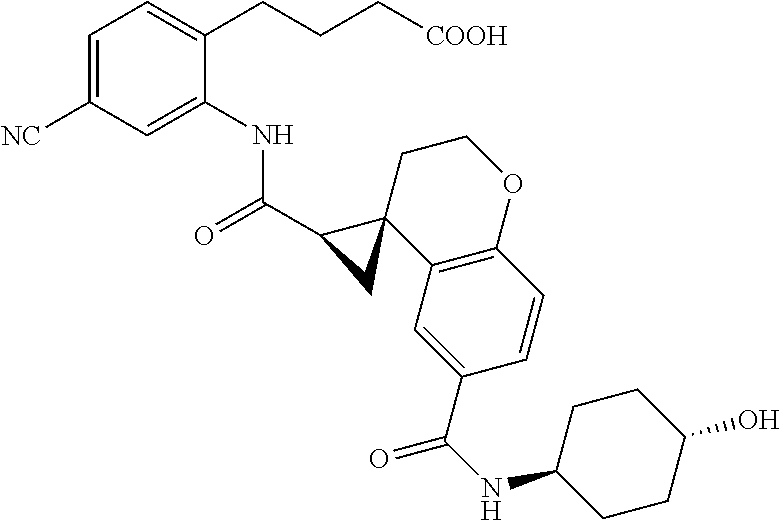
C1(C(=O)NC2=CC([NC])=CC=C2CCC[COOH])C2(C3=C(OCC2)C=CC(C(NC2CCC(O)CC2)=O)=C3)C1
